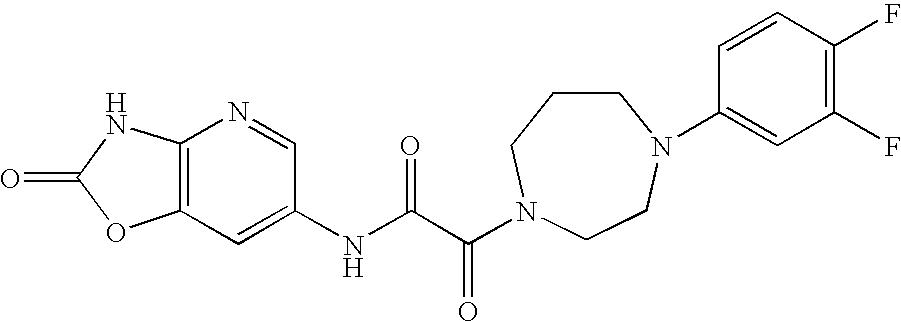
O=C1OC2=C(N1)N=CC(NC(C(=O)N1CCCN(C3=CC(F)=C(F)C=C3)CC1)=O)=C2
